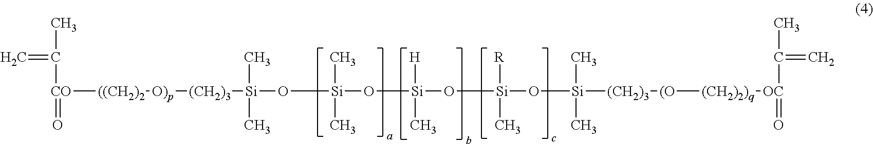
C=C(C)[CO](=O)[((CH2)2][O)p][(CH2)3][Si](C)(C)O[Si](O[Si]([H])(C)O[Si](O[Si](C)(C)[(CH2)3][(O][(CH2)2)q][OC](=O)C(C)=C)([R])C)(C)C
